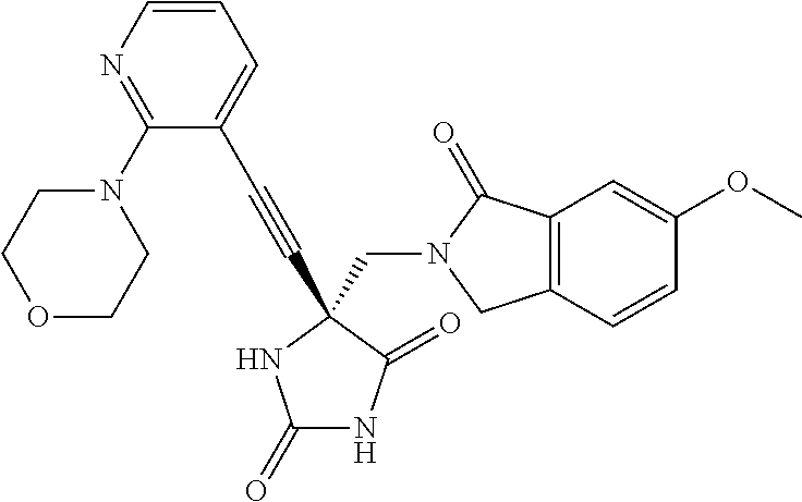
C1(=O)NC(=O)C(CN2C(=O)C3=C(C2)C=CC(OC)=C3)(C#CC2=CC=CN=C2N2CCOCC2)N1
